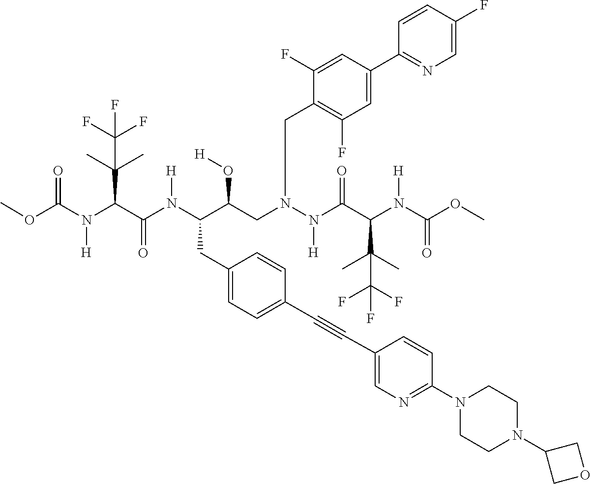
COC(N(C(C(N(C(C(CN(N(C(C(N(C(OC)=O)[H])C(C)(C)C(F)(F)F)=O)[H])CC1=C(F)C=C(C2=NC=C(F)C=C2)C=C1F)O[H])CC1=CC=C(C#CC2=CN=C(N3CCN(C4COC4)CC3)C=C2)C=C1)[H])=O)C(C)(C)C(F)(F)F)[H])=O
